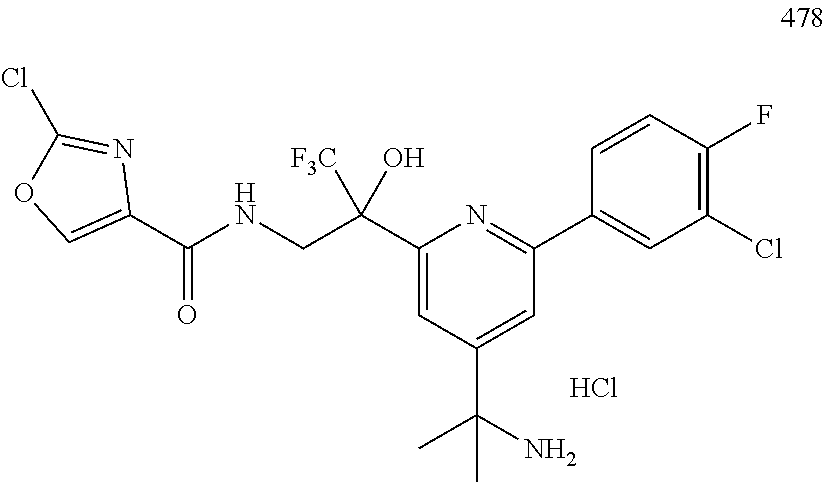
C1(C(CNC(C2=COC(Cl)=N2)=O)([F3C])O)=CC(C(N)(C)C)=CC(C2=CC(Cl)=C(F)C=C2)=N1.Cl
